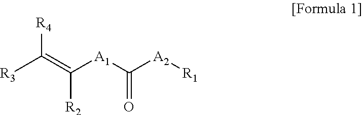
[R3]C(=C([A1]C([A2][R1])=O)[R2])[R4]
